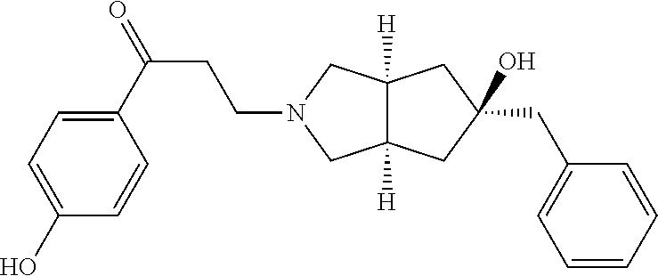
C1=C(C(CCN2CC3([H])C([H])(C2)CC(CC2=CC=CC=C2)(O)C3)=O)C=CC(O)=C1
